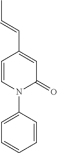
N1(C2=CC=CC=C2)C(=O)C=C(C=CC)C=C1
